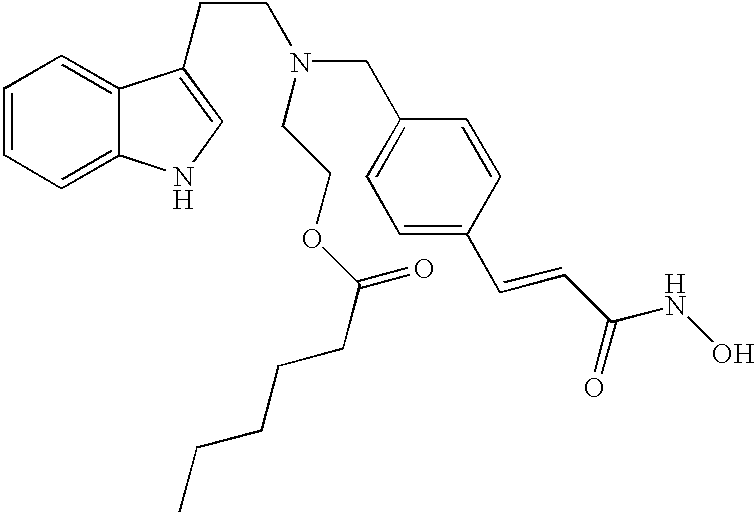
C1=CC(C=CC(NO)=O)=CC=C1CN(CCC1=CNC2=CC=CC=C21)CCOC(CCCCC)=O
